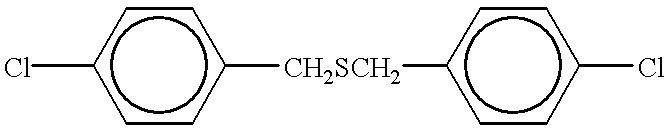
c1(Cl)ccc([CH2SCH2]c2ccc(Cl)cc2)cc1
